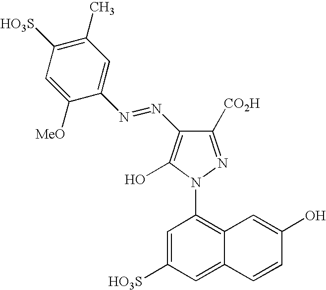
C1=C([HO3S])C=C2C(=C1N1C(O)=C(N=NC3=CC(C)=C([HO3S])C=C3[MeO])C([CO2H])=N1)C=C(O)C=C2
